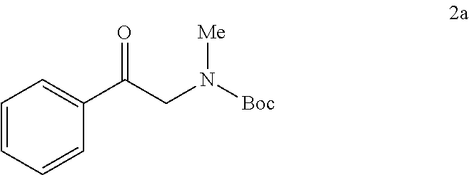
C1=CC=CC(C(=O)CN([Me])[Boc])=C1
